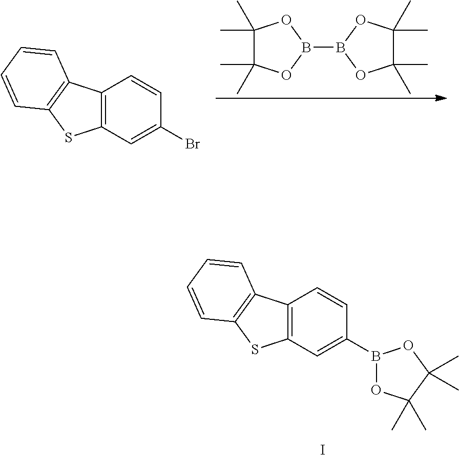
C12=C(C=C(B3OC(C)(C)C(C)(C)O3)C=C1)SC1=C2C=CC=C1.I.C1(C)(C)C(C)(C)OB(B2OC(C)(C)C(C)(C)O2)O1.C12=C(C=C(Br)C=C1)SC1=C2C=CC=C1
